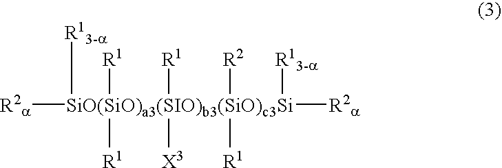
[R2a][SiO(SiO)a3(SIO)b3(SiO)c3Si]([R13-a])([R1])([R1])([R1])([X3])([R2])([R1])([R13-a])[R2a]
